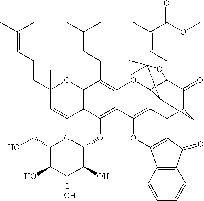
C12=C(C=CC(CCC=C(C)C)(C)O1)C(OC1OC(CO)C(O)C(O)C1O)=C1C(=C2CC=C(C)C)OC23C4(CC=C(C)C(OC)=O)C(=O)C(CC2C(C)(C)O4)C2C3=C1OC1=C2C(=O)C2=C1C=CC=C2
